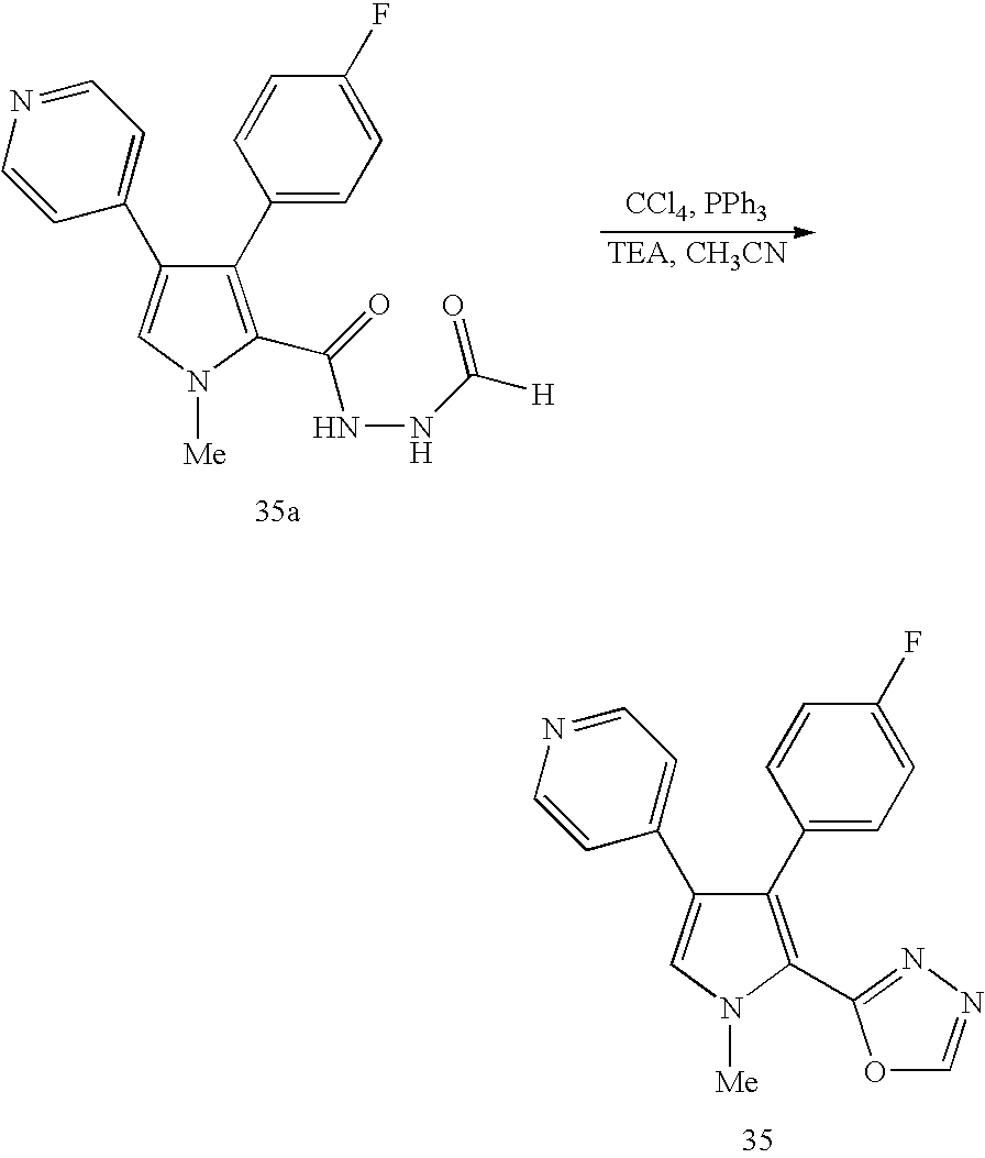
C1(C2=CC=C(F)C=C2)=C(C2=NN=CO2)N([Me])C=C1C1=CC=NC=C1.C1(C2=CC=C(F)C=C2)=C(C(=O)NNC(=O)[H])N([Me])C=C1C1=CC=NC=C1
